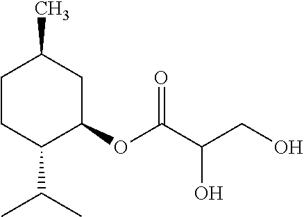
C1CC(C(C)C)C(OC(C(CO)O)=O)CC1C
